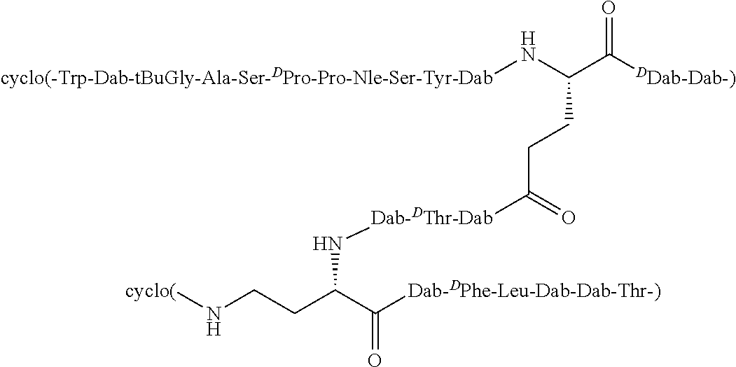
[cyclo(-Trp-Dab-tBuGly-Ala-Ser-DPro-Pro-Nle-Ser-Tyr-Dab]NC(C([DDab-Dab-)])=O)CCC([Dab-DThr-Dab]NC(CCN[cyclo(])C([Dab-DPhe-Leu-Dab-Dab-Thr-)])=O)=O
